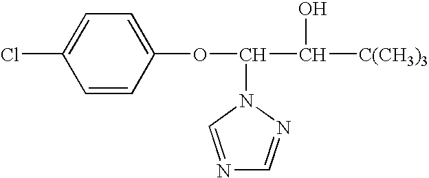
ClC1=CC=C(OC(C([C(CH3)3])O)N2N=CN=C2)C=C1
